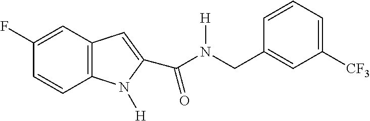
C1(F)=CC2=C(C=C1)N([H])C(C(=O)N(CC1=CC([CF3])=CC=C1)[H])=C2
